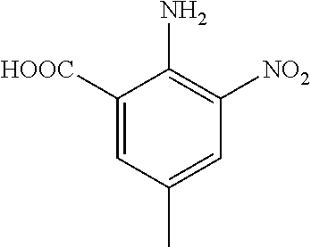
C1([HOOC])=CC(C)=CC([NO2])=C1N
